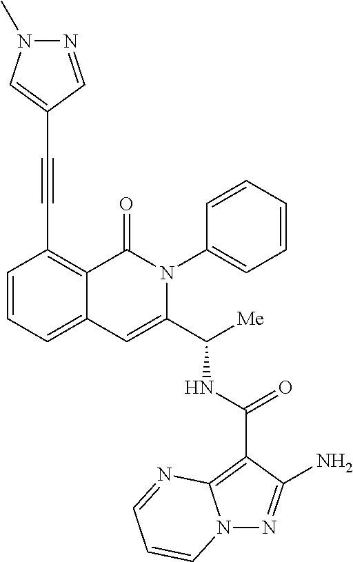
C1(C(NC(C2=CC3=CC=CC(C#CC4=CN(C)N=C4)=C3C(=O)N2C2=CC=CC=C2)[Me])=O)=C2N(N=C1N)C=CC=N2
